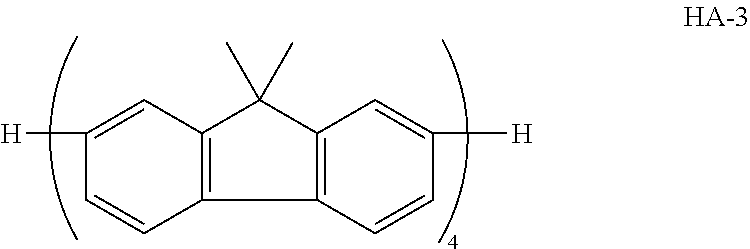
C12=C(C(C)(C)C3=C1C=CC([H])=C3)C=C([H])C=C2
